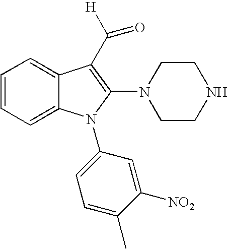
C1=CC=C2C(=C1)C(C([H])=O)=C(N1CCNCC1)N2C1=CC=C(C)C([NO2])=C1
